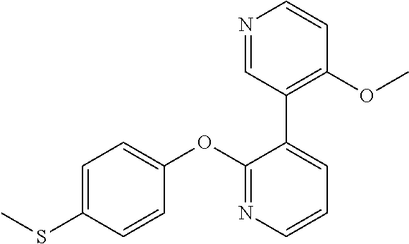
C1=C(SC)C=CC(OC2=NC=CC=C2C2=C(OC)C=CN=C2)=C1
